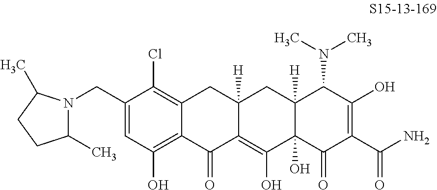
C1(CN2C(C)CCC2C)=CC(O)=C2C(=C1Cl)CC1([H])C(=C(O)C3(O)C([H])(C1)C(N(C)C)C(O)=C(C(N)=O)C3=O)C2=O
